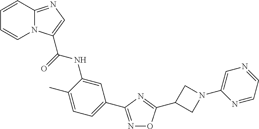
C1=CC2=NC=C(C(=O)NC3=CC(C4=NOC(C5CN(C6=CN=CC=N6)C5)=N4)=CC=C3C)N2C=C1
